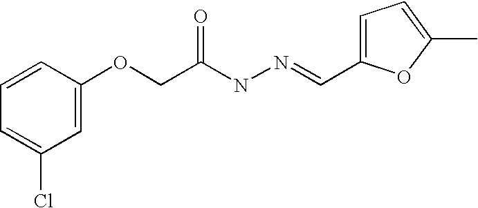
C1=CC(OCC(NN=CC2=CC=C(C)O2)=O)=CC(Cl)=C1
